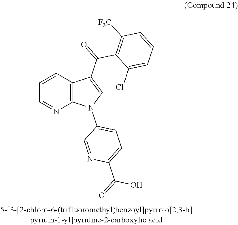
C12=C(C=CC=N1)C(C(=O)C1=C([F3C])C=CC=C1Cl)=CN2C1=CC=C(C(=O)O)N=C1
